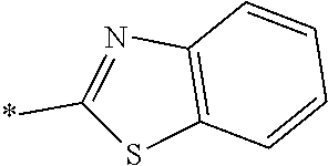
C1(*)=NC2=C(S1)C=CC=C2
